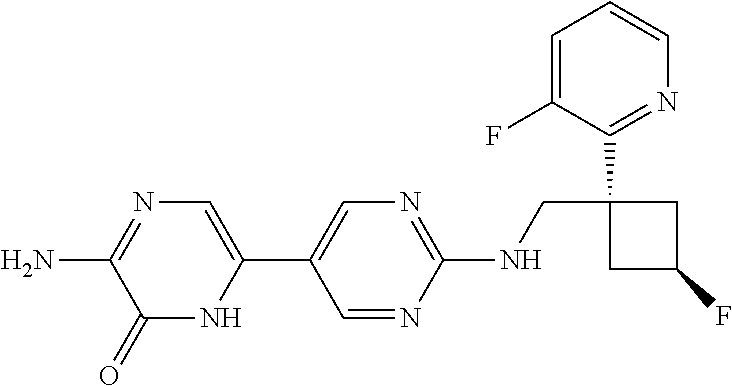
C1(C2=CN=C(NCC3(C4=NC=CC=C4F)CC(F)C3)N=C2)=CN=C(N)C(=O)N1
